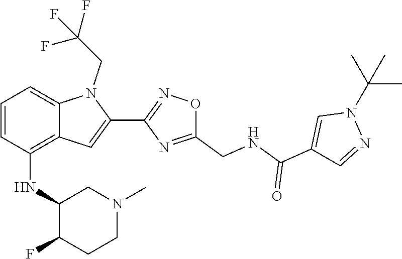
CC(N1N=CC(C(=O)NCC2=NC(C3=CC4=C(NC5C(F)CCN(C)C5)C=CC=C4N3CC(F)(F)F)=NO2)=C1)(C)C
